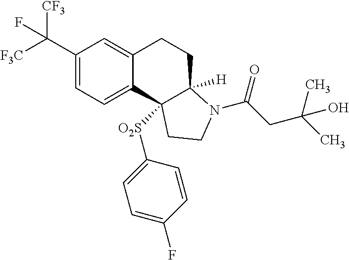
[F3C]C(C1=CC=C2C(=C1)CCC1([H])C2([O2S]C2=CC=C(F)C=C2)CCN1C(CC(C)(C)O)=O)([CF3])F
